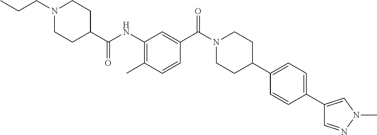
N(C1=C(C)C=CC(C(=O)N2CCC(C3=CC=C(C4=CN(C)N=C4)C=C3)CC2)=C1)C(C1CCN(CCC)CC1)=O
